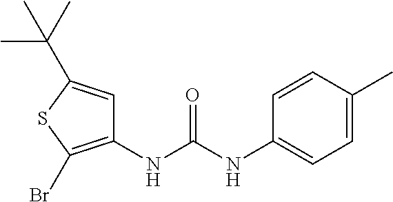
C1(NC(NC2=CC=C(C)C=C2)=O)=C(Br)SC(C(C)(C)C)=C1
